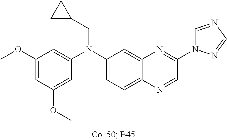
C1(OC)=CC(OC)=CC(N(C2=CC=C3C(=C2)N=C(N2C=NC=N2)C=N3)CC2CC2)=C1
